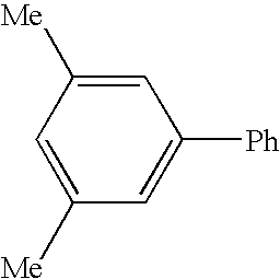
C1=C([Me])C=C([Ph])C=C1[Me]
